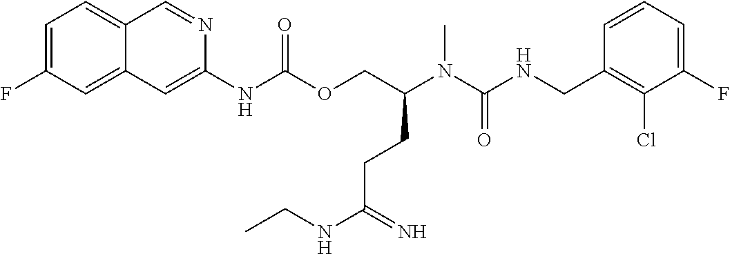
C1=CC(CNC(N(C(COC(NC2=CC3=CC(F)=CC=C3C=N2)=O)CCC(NCC)=N)C)=O)=C(Cl)C(F)=C1
